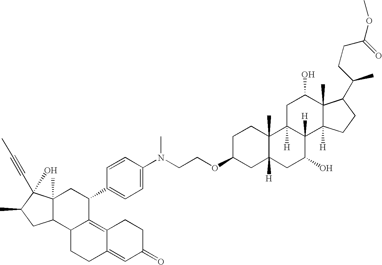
C1C2([H])C([H])(C3([H])C(C)(C1O)C(C(CCC(=O)OC)C)CC3)C(O)CC1([H])C2(C)CCC(OCCN(C2=CC=C(C3CC4(C)C(C5C3=C3C(=CC(=O)CC3)CC5)CC(C)C4(O)C#CC)C=C2)C)C1
